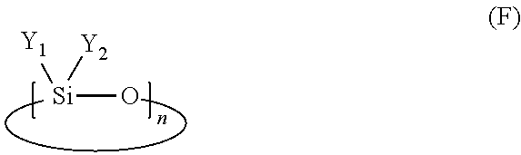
[Si](o)([Y2])[Y1]
